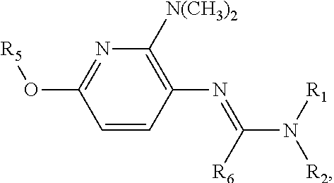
C1=CC(N=C(N([R1])[R2])[R6])=C([N(CH3)2])N=C1O[R5]
